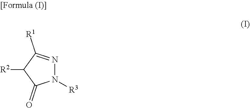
C1(=O)C([R2])C([R1])=NN1[R3]
